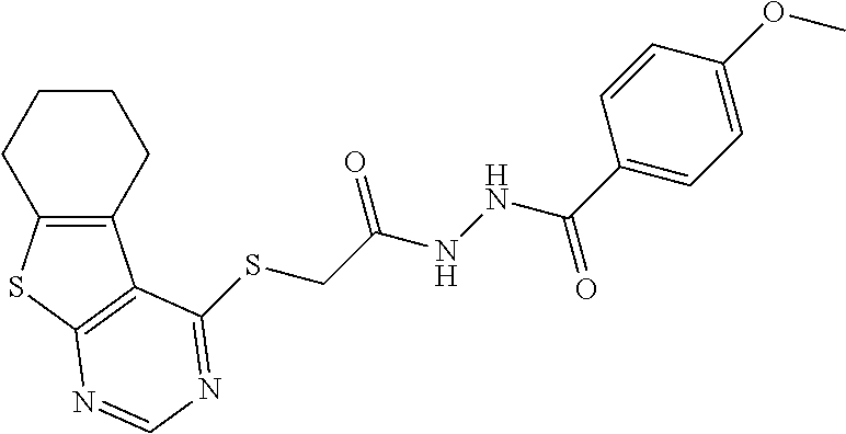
C12=C(CCCC1)C1=C(S2)N=CN=C1SCC(NNC(C1=CC=C(OC)C=C1)=O)=O
